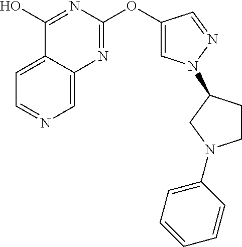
C1=C2C(=CC=N1)C(O)=NC(OC1=CN(C3CCN(C4=CC=CC=C4)C3)N=C1)=N2
